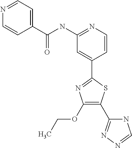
C1(OCC)=C(C2=NN=CN2)SC(C2=CC(NC(C3=CC=NC=C3)=O)=NC=C2)=N1
